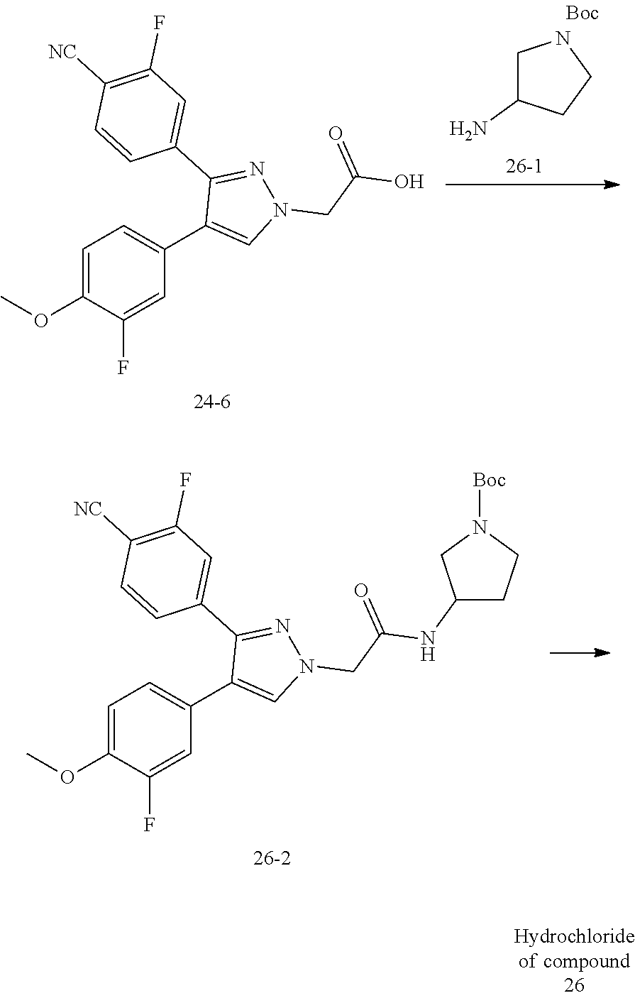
C1=C(OC)C(F)=CC(C2=CN(CC(=O)O)N=C2C2=CC(F)=C([NC])C=C2)=C1.C1C(N)CCN1.C1=C(OC)C(F)=CC(C2=CN(CC(=O)NC3CCN([Boc])C3)N=C2C2=CC(F)=C([NC])C=C2)=C1
